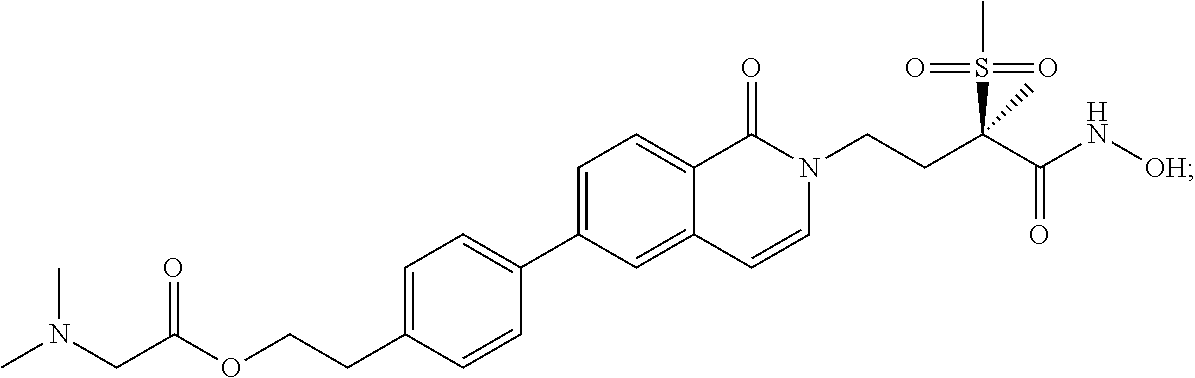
C1=C(C2=CC=C(CCOC(CN(C)C)=O)C=C2)C=C2C(=C1)C(=O)N(CCC(C(N[OH])=O)(S(C)(=O)=O)C)C=C2
